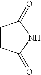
C1=CC(=O)NC1=O
